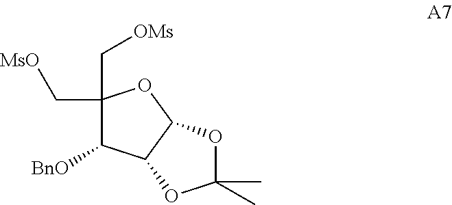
C1(C[MsO])(C[OMs])C([BnO])C2C(O1)OC(C)(C)O2
